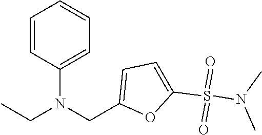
C1=CC(N(CC2=CC=C(S(N(C)C)(=O)=O)O2)CC)=CC=C1
